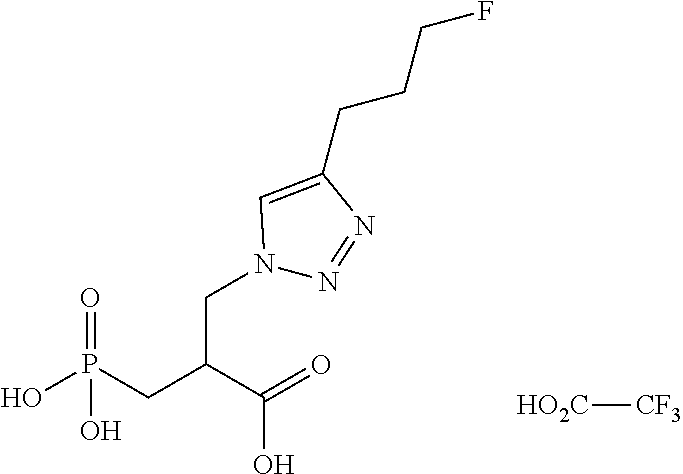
P(O)(=O)(CC(C(=O)O)CN1N=NC(CCCF)=C1)O.[CF3][HO2C]
